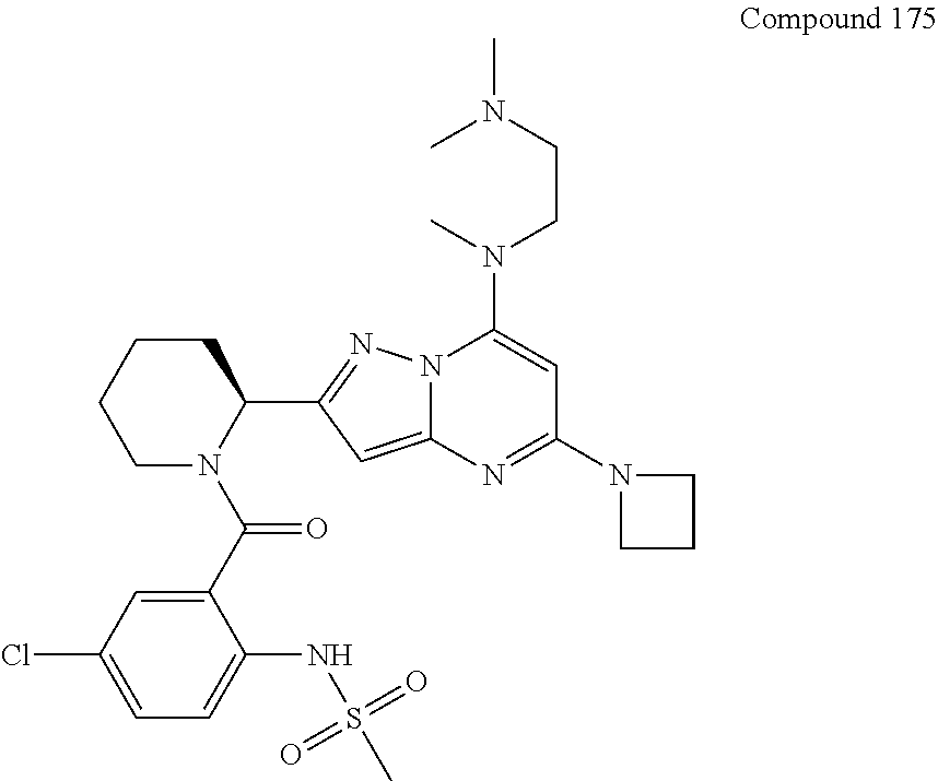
C1(C(=O)N2C(C3=NN4C(=C3)N=C(N3CCC3)C=C4N(CCN(C)C)C)CCCC2)=CC(Cl)=CC=C1NS(C)(=O)=O
